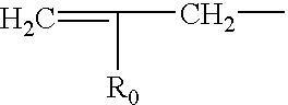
C=C([R0])CC
